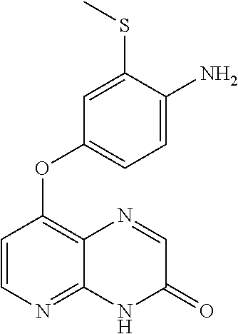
C1=C(SC)C(N)=CC=C1OC1=C2C(=NC=C1)NC(=O)C=N2
